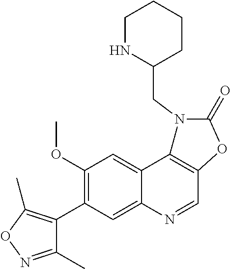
C12=CC(C3=C(C)ON=C3C)=C(OC)C=C1C1=C(C=N2)OC(=O)N1CC1CCCCN1
